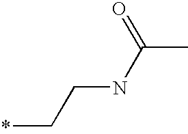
*CCNC(C)=O
